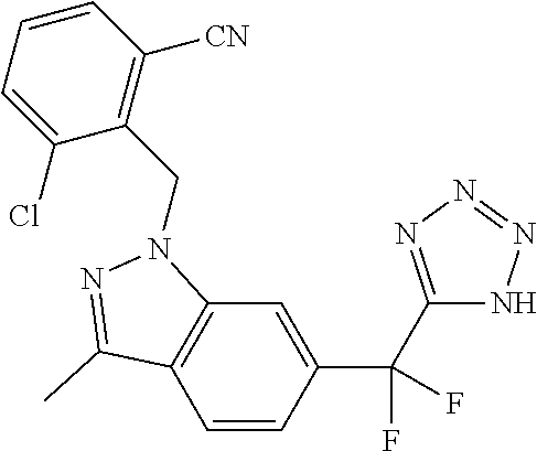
C12=C(C=CC(C(C3=NN=NN3)(F)F)=C1)C(C)=NN2CC1=C([CN])C=CC=C1Cl
